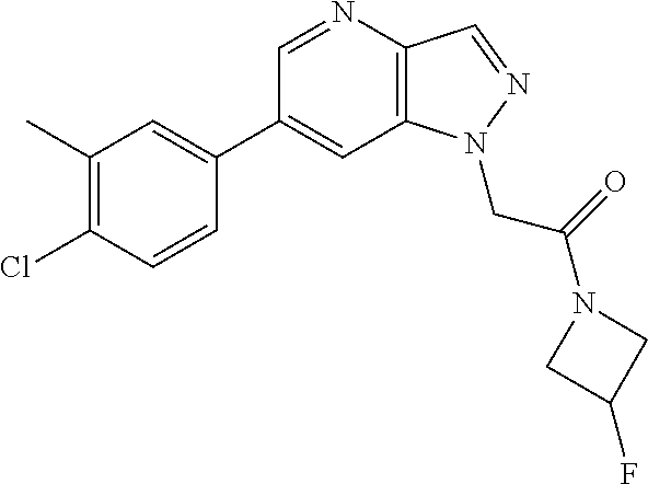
C1(C2=CC(C)=C(Cl)C=C2)=CC2=C(C=NN2CC(=O)N2CC(F)C2)N=C1
